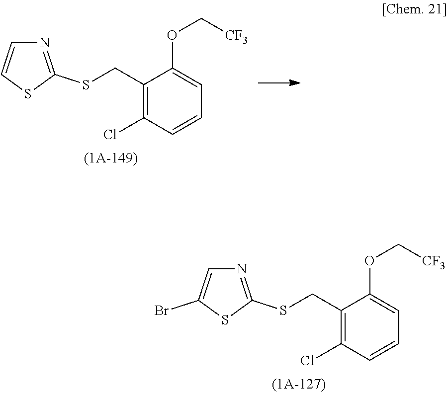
C1=CSC(SCC2=C(Cl)C=CC=C2OC[CF3])=N1.C1=C(Br)SC(SCC2=C(Cl)C=CC=C2OC[CF3])=N1
